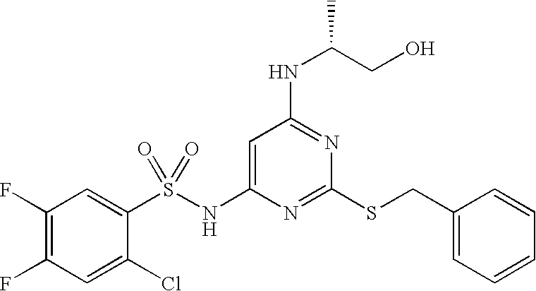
C1=C(NS(C2=CC(F)=C(F)C=C2Cl)(=O)=O)N=C(SCC2=CC=CC=C2)N=C1NC(CO)C
